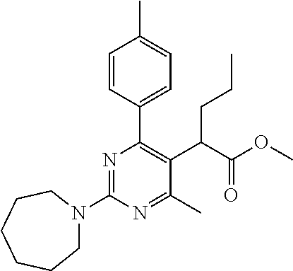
C1N(C2=NC(C3=CC=C(C)C=C3)=C(C(C(OC)=O)CCC)C(C)=N2)CCCCC1
